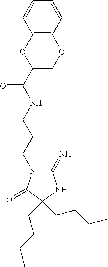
C1(=N)N(CCCNC(=O)C2COC3=C(O2)C=CC=C3)C(=O)C(CCCC)(CCCC)N1
